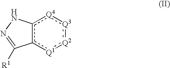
c12c([Q4]:[Q3]:[Q2]:[Q1]1)NN=C2[R1]
